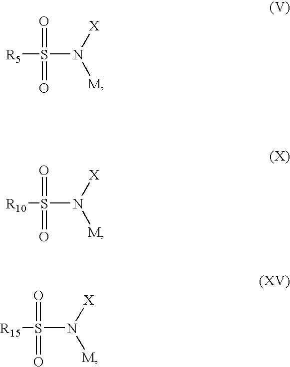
[R5]S(N([X])[M])(=O)=O.[R10]S(N([X])[M])(=O)=O.[R15]S(N([X])[M])(=O)=O
